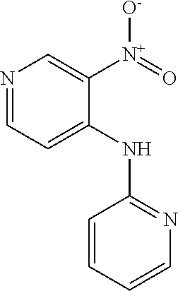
N1=CC=C(NC2=NC=CC=C2)C([N+](=O)[O-])=C1
